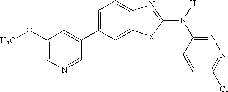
C1(OC)=CN=CC(C2=CC=C3C(=C2)SC(N([H])C2=NN=C(Cl)C=C2)=N3)=C1
